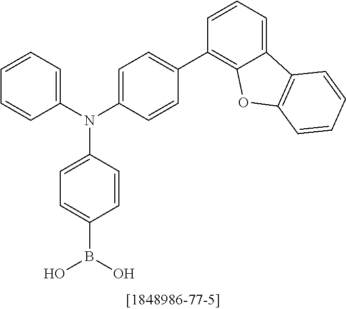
C1=CC(N(C2=CC=CC=C2)C2=CC=C(C3=C4C(=CC=C3)C3=C(O4)C=CC=C3)C=C2)=CC=C1B(O)O
